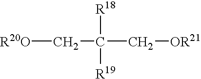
[R20O]CC([R18])([R19])C[OR21]
